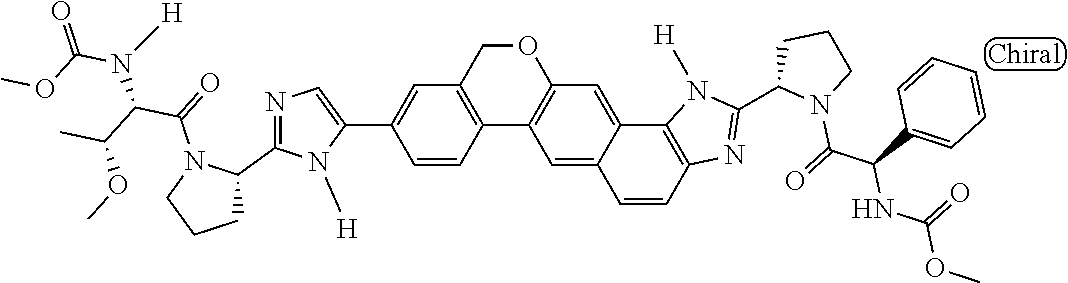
C1=CC2=C(C=C1C1=CN=C(C3N(C(=O)C(C(OC)C)N(C(=O)OC)[H])CCC3)N1[H])COC1=C2C=C2C(=C1)C1=C(C=C2)N=C(C2N(C(=O)C(C3=CC=CC=C3)NC(OC)=O)CCC2)N1[H]
